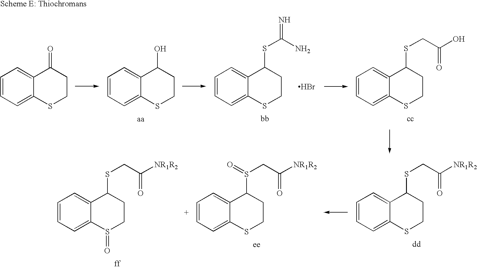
C1=CC=C2C(=C1)C(=O)CCS2.C1=CC=C2C(=C1)C(SC(N)=N)CCS2.Br.C1=CC=C2C(=C1)C(O)CCS2.C1=CC=C2C(=C1)C(SCC(=O)O)CCS2.C1=CC=C2C(=C1)C(SCC([NR1R2])=O)CCS2.C1=CC=C2C(=C1)C(S(CC([NR1R2])=O)=O)CCS2.C1=CC=C2C(=C1)C(SCC(=O)[NR1R2])CCS2=O
